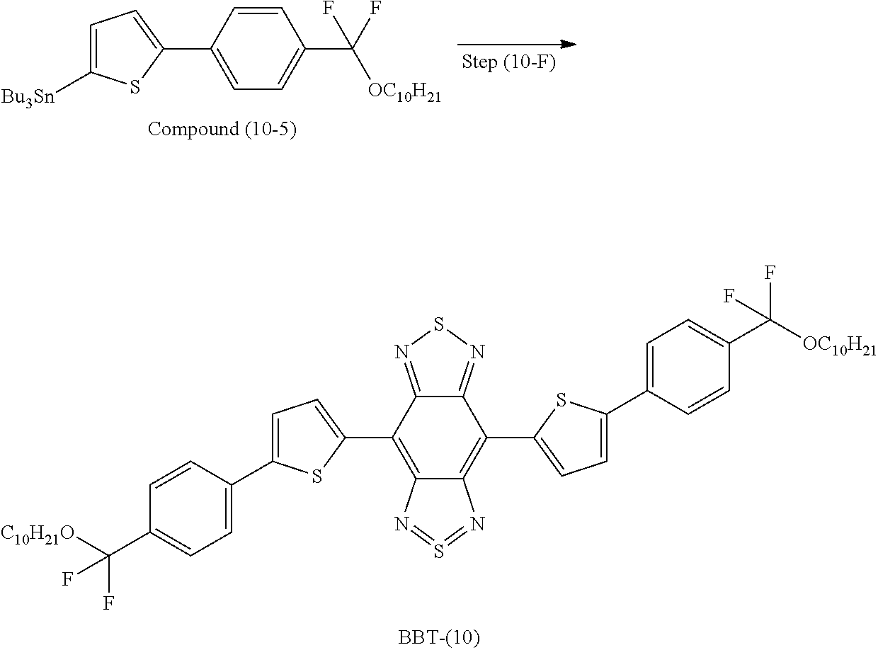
C12=NSN=C1C(C1=CC=C(C3=CC=C(C([C10H21O])(F)F)C=C3)S1)=C1C(=C2C2=CC=C(C3=CC=C(C([OC10H21])(F)F)C=C3)S2)N=S=N1.C1=CC(C2=CC=C([Bu3Sn])S2)=CC=C1C([OC10H21])(F)F
